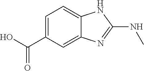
C1=C(C(O)=O)C=C2C(=C1)NC(NC)=N2
